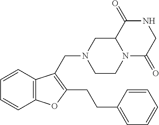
N12C(=O)CNC(=O)C1CN(CC1=C(CCC3=CC=CC=C3)OC3=C1C=CC=C3)CC2
